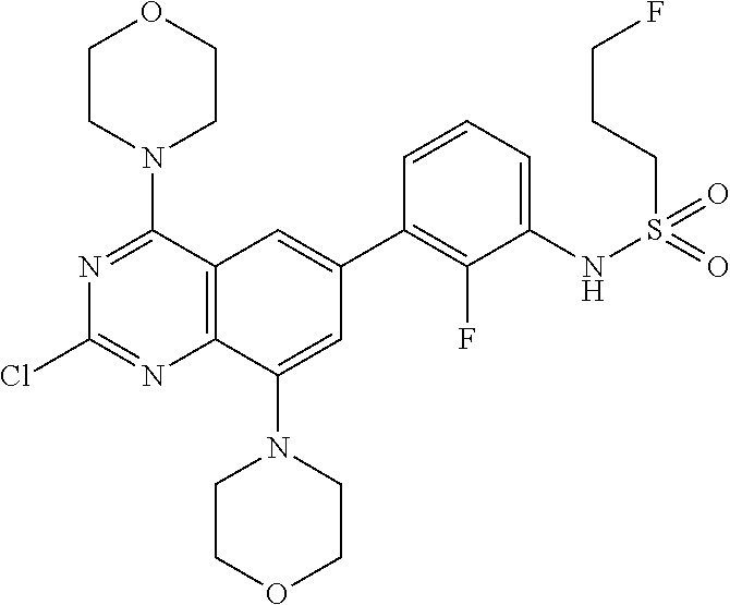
N1=C(N2CCOCC2)C2=C(N=C1Cl)C(N1CCOCC1)=CC(C1=C(F)C(NS(=O)(=O)CCCF)=CC=C1)=C2
